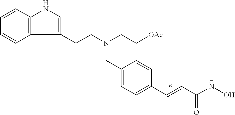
C1=C(CN(CCC2=CNC3=C2C=CC=C3)CC[OAc])C=CC(C=CC(NO)=O)=C1
